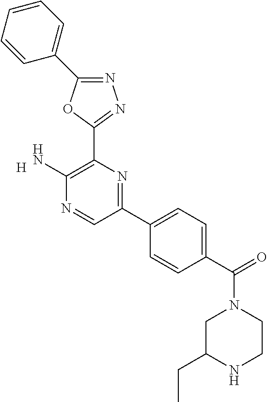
C1(N)=C(C2=NN=C(C3=CC=CC=C3)O2)N=C(C2=CC=C(C(N3CC(CC)NCC3)=O)C=C2)C=N1.[H]
